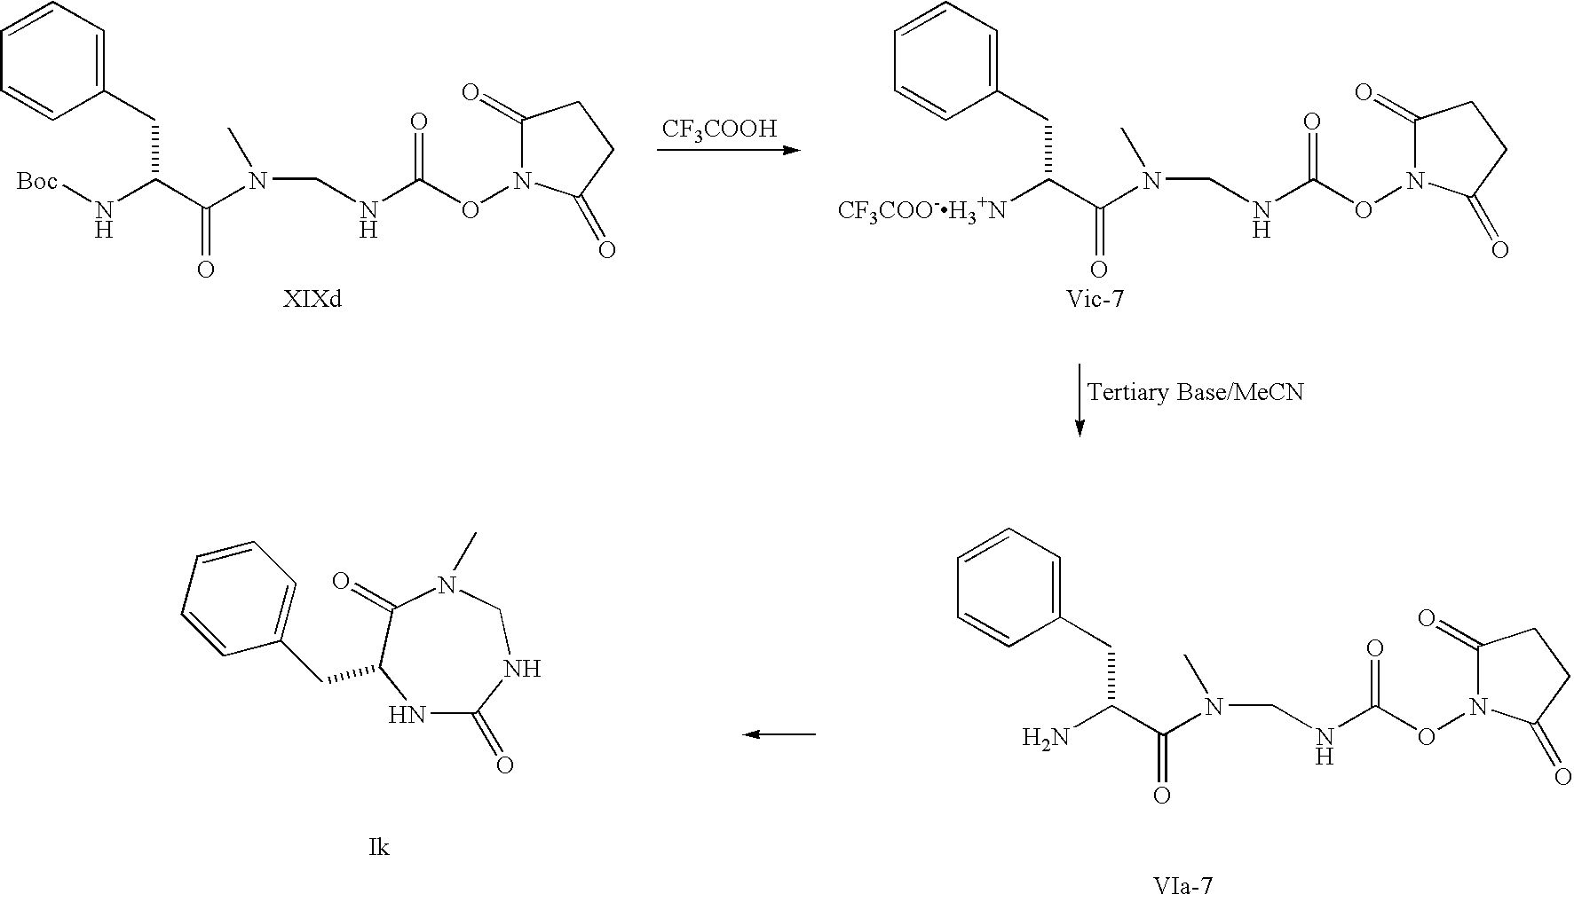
C1(=O)N(OC(NCN(C(C(N)CC2=CC=CC=C2)=O)C)=O)C(=O)CC1.N1C(=O)NCN(C)C(=O)C1CC1=CC=CC=C1.C1(=O)N(OC(NCN(C(C(N[Boc])CC2=CC=CC=C2)=O)C)=O)C(=O)CC1.C1(=O)N(OC(NCN(C(C([CF3COO-H3+N])CC2=CC=CC=C2)=O)C)=O)C(=O)CC1.[CF3COOH]
